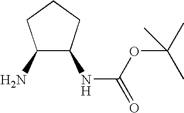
C1(N)C(NC(OC(C)(C)C)=O)CCC1
